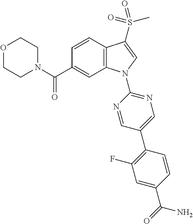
N1(C(C2=CC3=C(C=C2)C(S(C)(=O)=O)=CN3C2=NC=C(C3=C(F)C=C(C(=O)N)C=C3)C=N2)=O)CCOCC1
